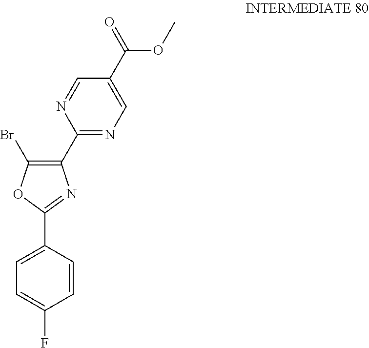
C1(C2=NC=C(C(=O)OC)C=N2)=C(Br)OC(C2=CC=C(F)C=C2)=N1
